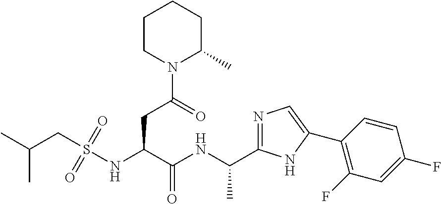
S(NC(C(=O)NC(C)C1=NC=C(C2=C(F)C=C(F)C=C2)N1)CC(N1C(C)CCCC1)=O)(CC(C)C)(=O)=O
